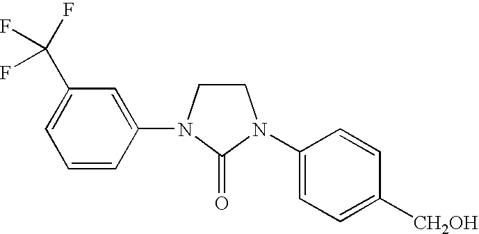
C1N(C2=CC(C(F)(F)F)=CC=C2)C(=O)N(C2=CC=C([CH2OH])C=C2)C1
